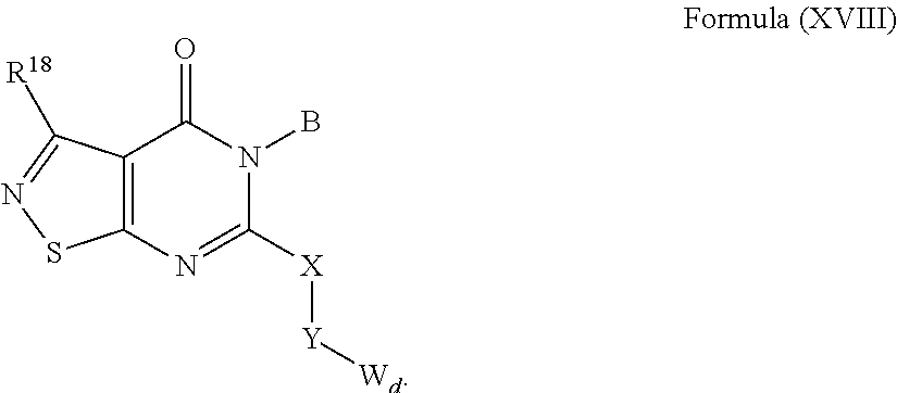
C12=C(N=C([X][Y][Wd])N(B)C1=O)SN=C2[R18]
